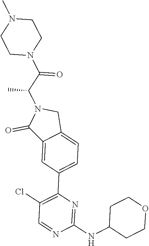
C(N1C(=O)C2=CC(C3=C(Cl)C=NC(NC4CCOCC4)=N3)=CC=C2C1)(C(N1CCN(C)CC1)=O)C
